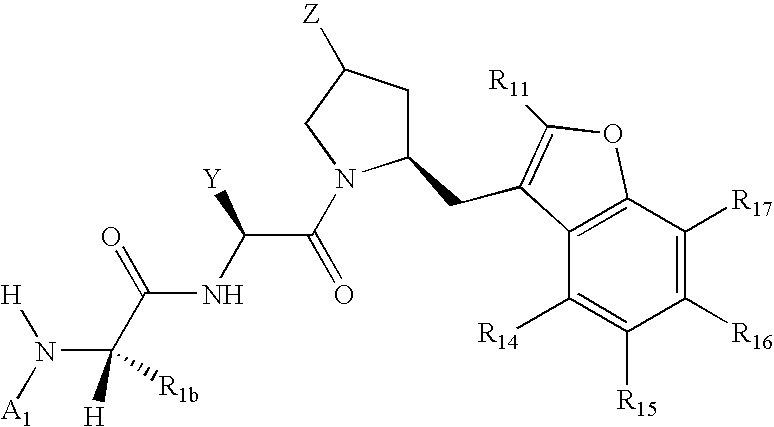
N(C([H])(C(=O)NC(C(=O)N1C(CC2=C([R11])OC3=C2C([R14])=C([R15])C([R16])=C3[R17])CC([Z])C1)[Y])[R1b])([A1])[H]
